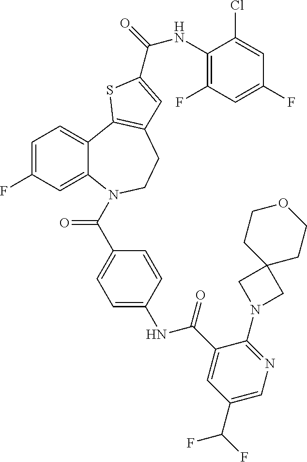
C1=C(F)C=C2C(=C1)C1=C(CCN2C(=O)C2=CC=C(NC(=O)C3=CC(C(F)F)=CN=C3N3CC4(C3)CCOCC4)C=C2)C=C(C(NC2=C(F)C=C(F)C=C2Cl)=O)S1
